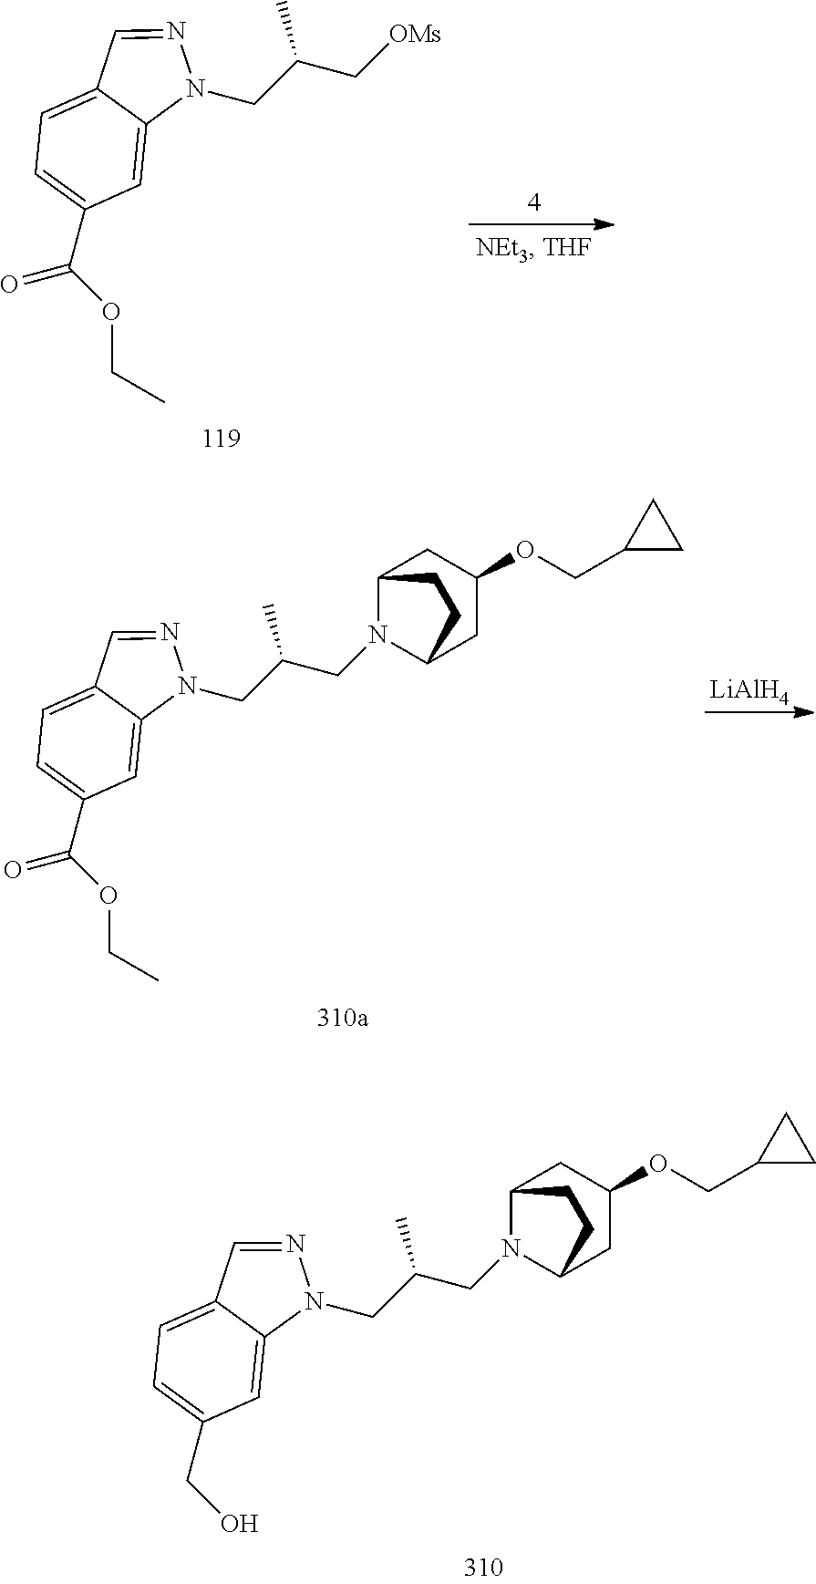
C(CN1C2CC(OCC3CC3)CC1CC2)(C)CN1N=CC2=CC=C(CO)C=C21.C12=CC=C(C(OCC)=O)C=C1N(CC(C[OMs])C)N=C2.[LiAlH4].C12=CC=C(C(OCC)=O)C=C1N(CC(CN1C3CC(OCC4CC4)CC1CC3)C)N=C2
